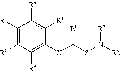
C1([R7])=C([R8])C([R9])=C([X]C([Z]N([R3])[R2])[R0])C([R1])=C1[R6]
